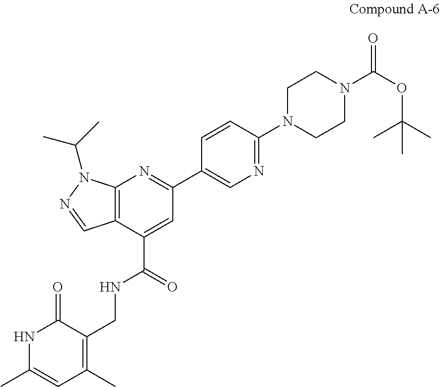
N1C(C)=CC(C)=C(CNC(C2=CC(C3=CN=C(N4CCN(C(OC(C)(C)C)=O)CC4)C=C3)=NC3=C2C=NN3C(C)C)=O)C1=O
